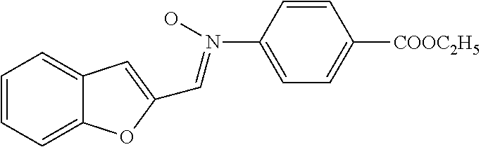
C12=CC=CC=C1OC(C=N(C1=CC=C([COOC2H5])C=C1)O)=C2
